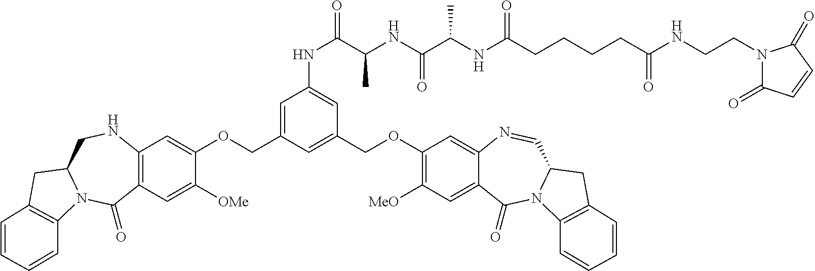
C12=C(C=C([OMe])C(OCC3=CC(NC(C(NC(C(C)NC(CCCCC(NCCN4C(=O)C=CC4=O)=O)=O)=O)C)=O)=CC(COC4=C([MeO])C=C5C(=C4)N=CC4N(C5=O)C5=C(C4)C=CC=C5)=C3)=C1)C(=O)N1C(CN2)CC2=C1C=CC=C2
